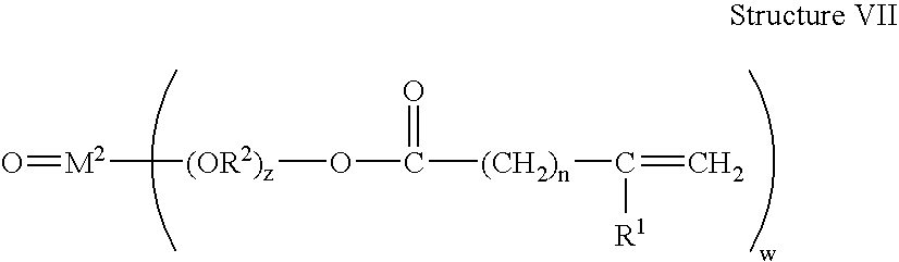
[(OR2)z](OC([(CH2)n]C(=C)[R1])=O)[M2]=O
